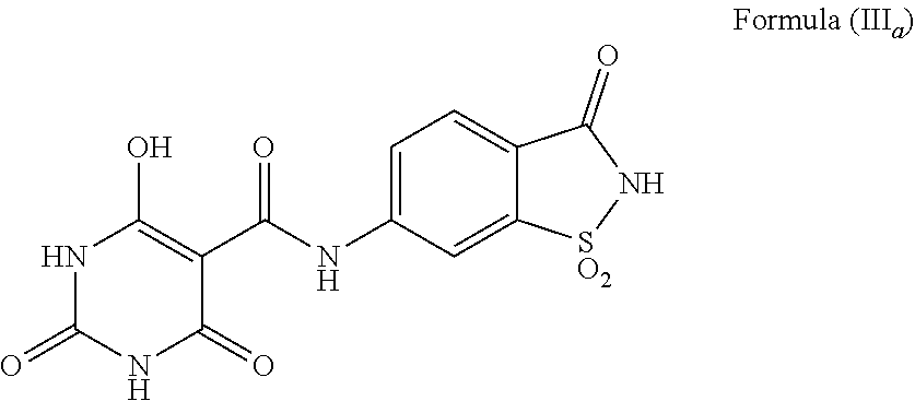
C1=C(NC(C2=C(O)NC(=O)NC2=O)=O)C=C2C(=C1)C(=O)N[SO2]2
